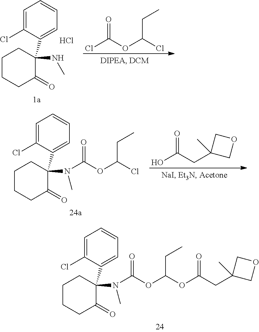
C1CCC(=O)C(N(C)C(OC(Cl)CC)=O)(C2=CC=CC=C2Cl)C1.OC(=O)CC1(C)COC1.C1CCC(=O)C(N(C)C(OC(OC(=O)CC2(C)COC2)CC)=O)(C2=CC=CC=C2Cl)C1.C1CCC(=O)C(NC)(C2=CC=CC=C2Cl)C1.Cl.ClC(OC(Cl)CC)=O
